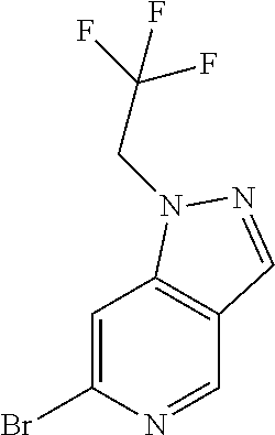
C1=C(Br)N=CC2=C1N(CC(F)(F)F)N=C2
